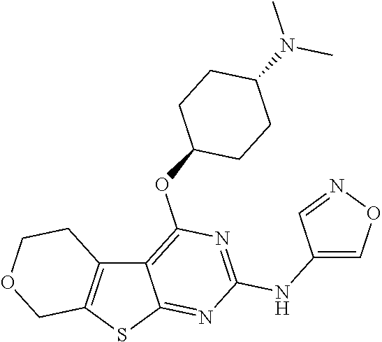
C12=C(SC3=NC(NC4=CON=C4)=NC(OC4CCC(N(C)C)CC4)=C13)COCC2
